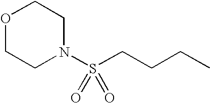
O1CCN(S(CCCC)(=O)=O)CC1
